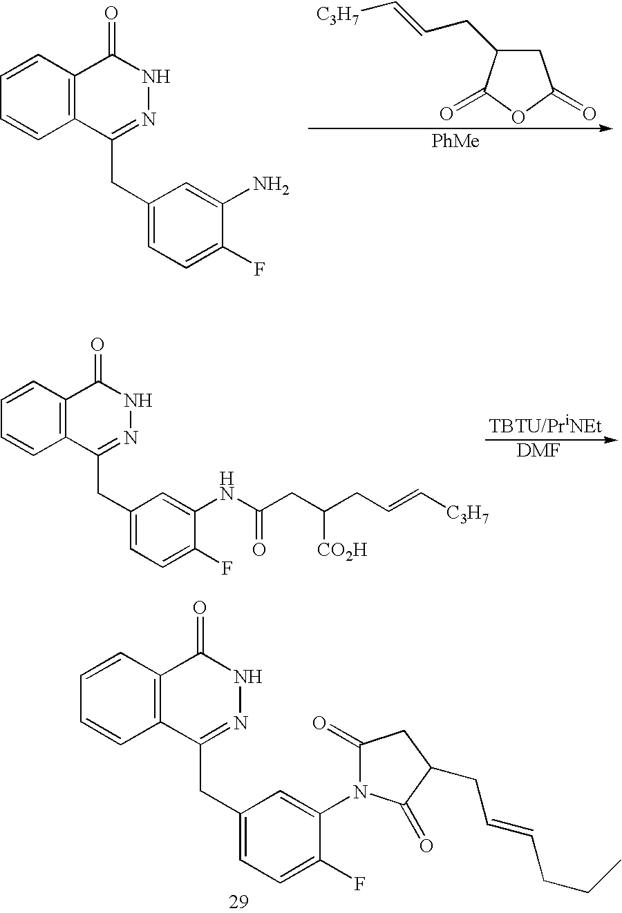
C1=CC2=C(C=C1)C(CC1=CC=C(F)C(N3C(=O)CC(CC=CCCC)C3=O)=C1)=NNC2=O.C1=CC2=C(C=C1)C(CC1=CC=C(F)C(N)=C1)=NNC2=O.C1C(CC=C[C3H7])C(=O)OC1=O.[PhMe].C1=CC2=C(C=C1)C(CC1=CC=C(F)C(NC(CC(CC=C[C3H7])[CO2H])=O)=C1)=NNC2=O
